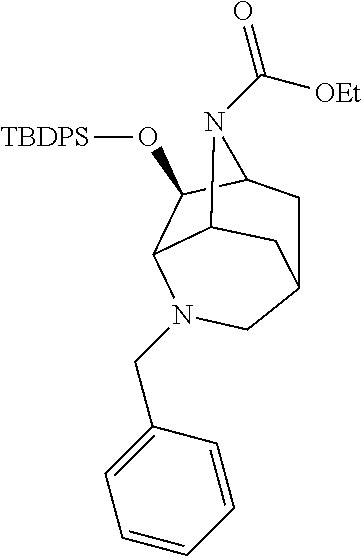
C12CC3C(O[TBDPS])C(C(C1)N3C([OEt])=O)N(CC1=CC=CC=C1)C2
